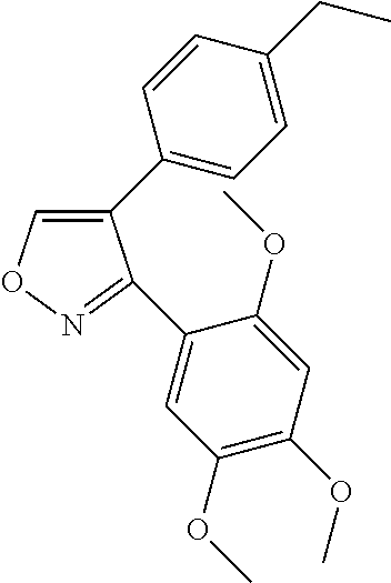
C1(C2=CC=C(CC)C=C2)=CON=C1C1=CC(OC)=C(OC)C=C1OC
